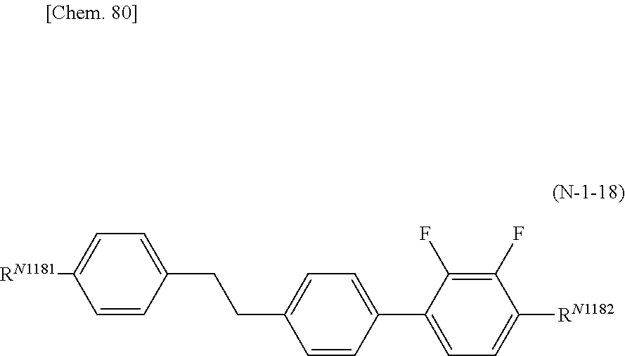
C1(CCC2=CC=C([RN1181])C=C2)=CC=C(C2=CC=C([RN1182])C(F)=C2F)C=C1
